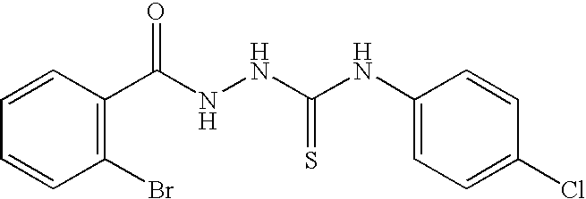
C1=CC(C(NNC(NC2=CC=C(Cl)C=C2)=S)=O)=C(Br)C=C1
